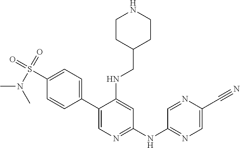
C1(C2=CC=C(S(=O)(=O)N(C)C)C=C2)=CN=C(NC2=NC=C(C#N)N=C2)C=C1NCC1CCNCC1
